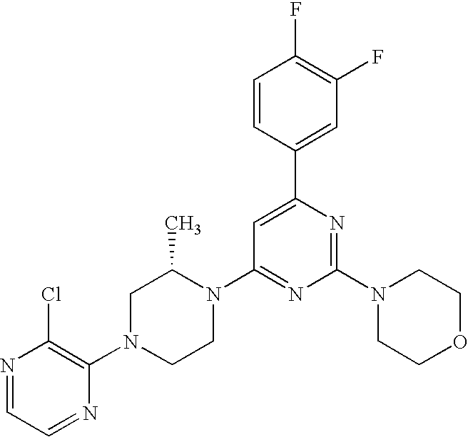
N1=CC=NC(N2CCN(C3=NC(N4CCOCC4)=NC(C4=CC(F)=C(F)C=C4)=C3)C(C)C2)=C1Cl
